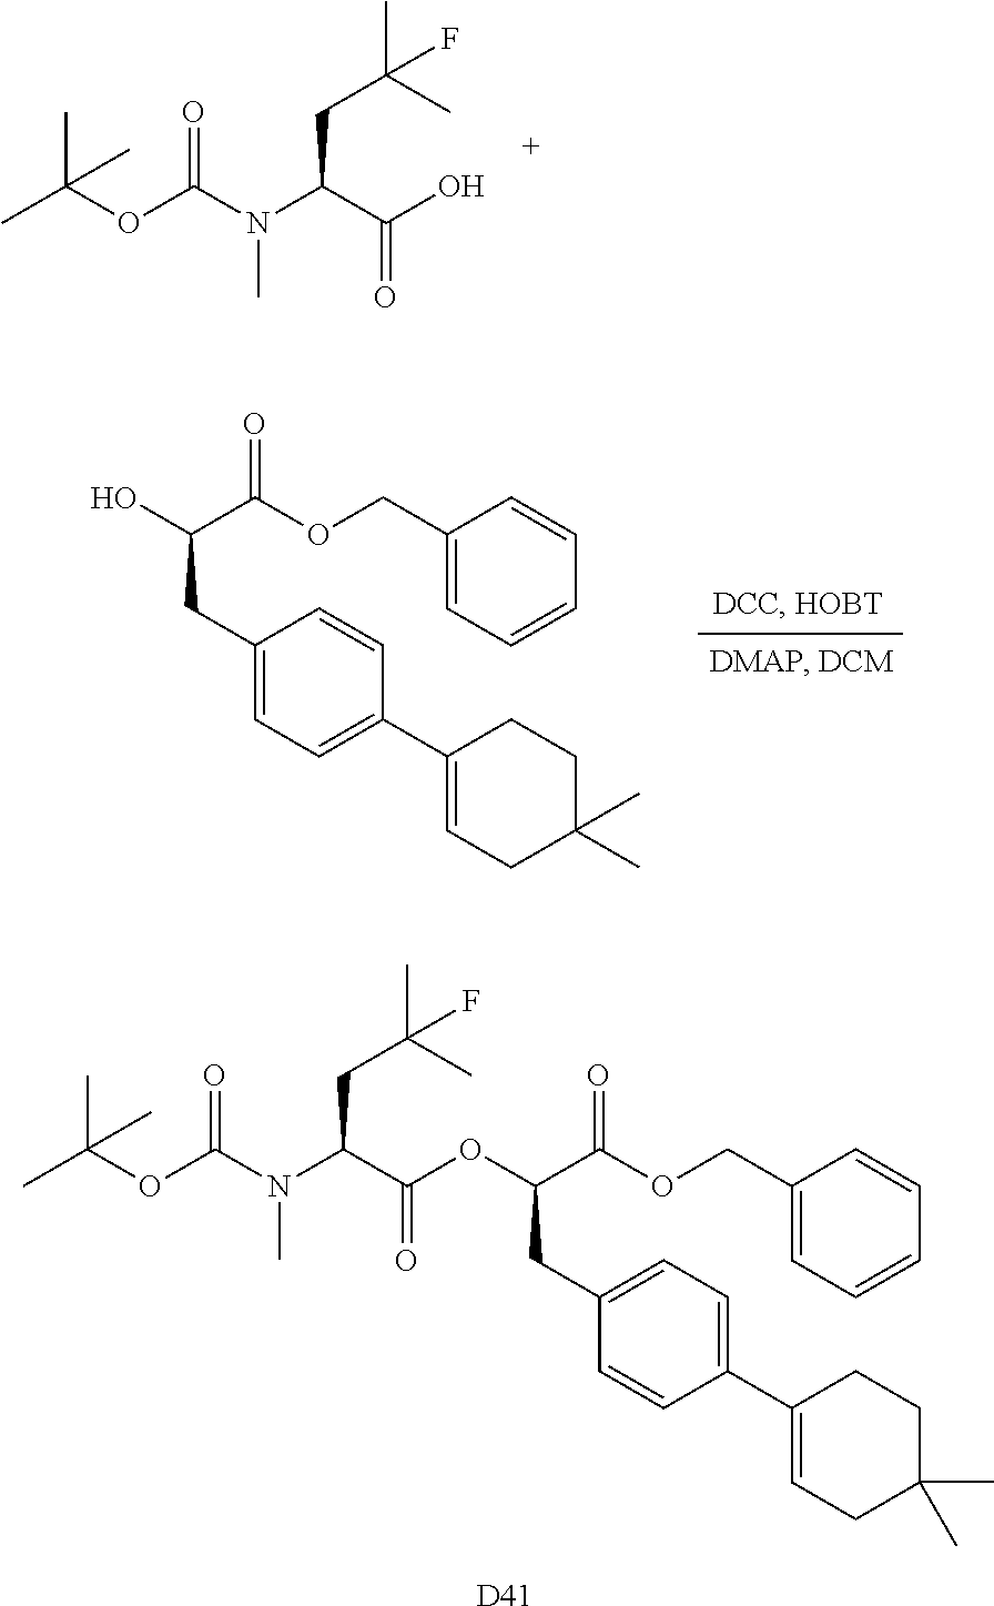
CC(OC(N(C(C(O)=O)CC(C)(C)F)C)=O)(C)C.C1(COC(C(O)CC2=CC=C(C3=CCC(C)(C)CC3)C=C2)=O)=CC=CC=C1.[D41].CC(OC(N(C(C(=O)OC(C(OCC1=CC=CC=C1)=O)CC1=CC=C(C2=CCC(C)(C)CC2)C=C1)CC(C)(C)F)C)=O)(C)C
